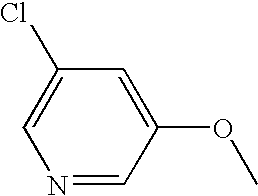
C1=C(Cl)C=C(OC)C=N1
